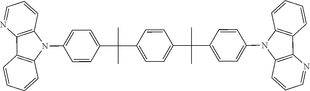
C1=CC2=C(N=C1)C1=C(C=CC=C1)N2C1=CC=C(C(C2=CC=C(C(C3=CC=C(N4C5=C(C6=C4C=CC=N6)C=CC=C5)C=C3)(C)C)C=C2)(C)C)C=C1
